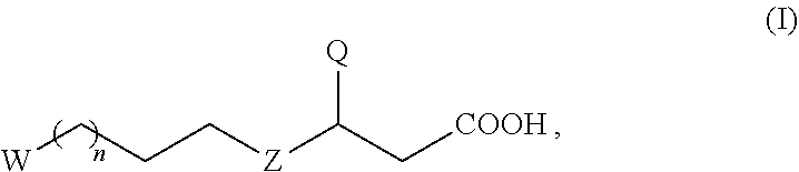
[W]CCC[Z]C(C[COOH])[Q]
